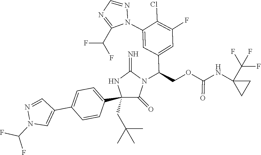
C1(C2=CC=C(C3=CN(C(F)F)N=C3)C=C2)(CC(C)(C)C)C(=O)N(C(COC(NC2(C(F)(F)F)CC2)=O)C2=CC(F)=C(Cl)C(N3N=CN=C3C(F)F)=C2)C(=N)N1
